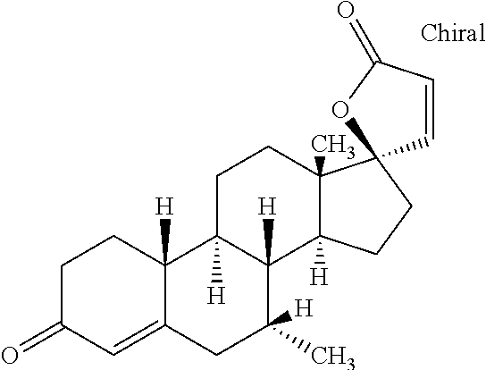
C1C(=O)C=C2C([H])(C1)C1([H])C([H])(C(C)([H])C2)C2([H])C(C)(CC1)C1(CC2)C=CC(=O)O1
